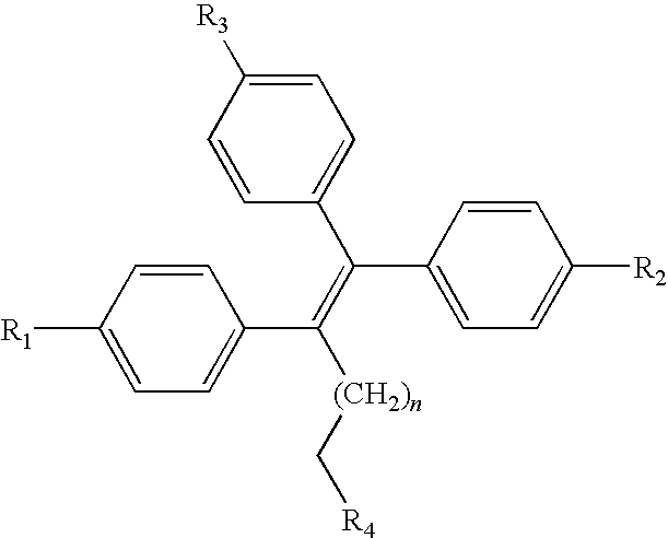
C1=C([R3])C=CC(C(=C([(CH2)n]C[R4])C2=CC=C([R1])C=C2)C2=CC=C([R2])C=C2)=C1
